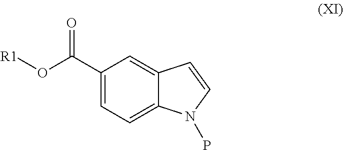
C1(C(O[R1])=O)=CC=C2C(=C1)C=CN2P
